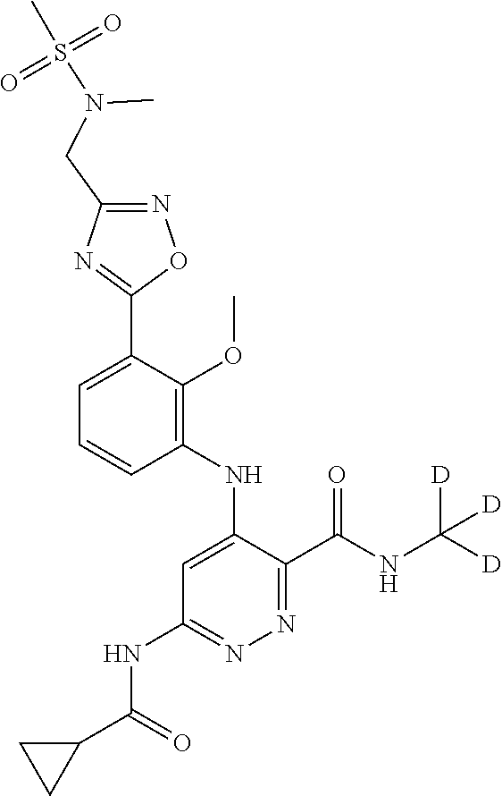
C1=C(C2=NC(CN(S(C)(=O)=O)C)=NO2)C(OC)=C(NC2=CC(NC(C3CC3)=O)=NN=C2C(NC([D])([D])[D])=O)C=C1
